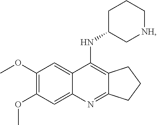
C12=C(NC3C[NH]CCC3)C3=CC(OC)=C(OC)C=C3N=C1CCC2
